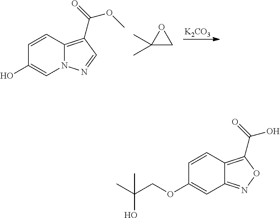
C1=CC2=C(C(=O)OC)C=NN2C=C1O.C1(C)(C)CO1.[K2CO3].C1=CC2=C(C(=O)O)ON=C2C=C1OCC(C)(O)C
